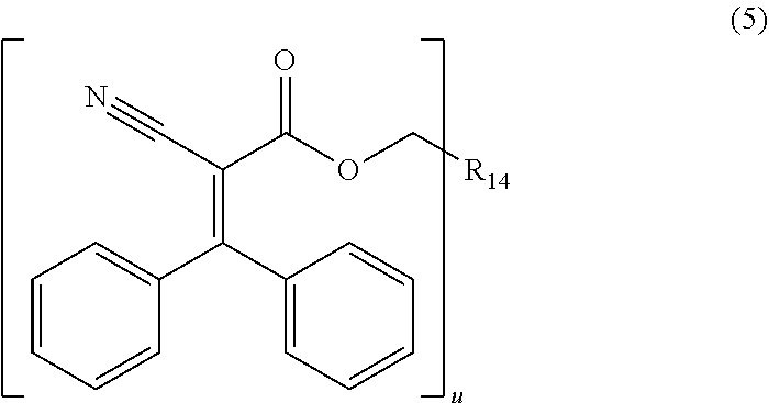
C(C1=CC=CC=C1)(C1=CC=CC=C1)=C(C#N)C(OC[R14])=O
